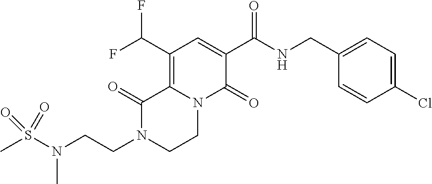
C12=C(C(F)F)C=C(C(=O)NCC3=CC=C(Cl)C=C3)C(=O)N1CCN(CCN(S(C)(=O)=O)C)C2=O
